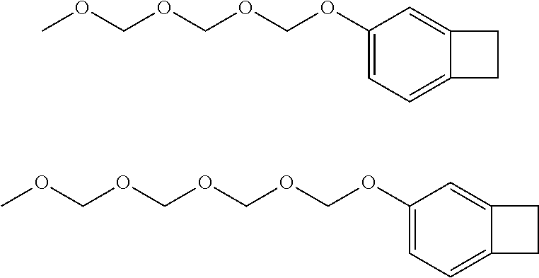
C1(OCOCOCOC)=CC=C2C(=C1)CC2.C1(OCOCOCOCOC)=CC=C2C(=C1)CC2
